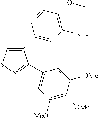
C1(C2=CC(N)=C(OC)C=C2)=CSN=C1C1=CC([MeO])=C([OMe])C([OMe])=C1
